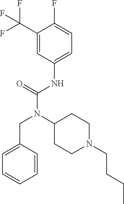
C1=C(CN(C(NC2=CC=C(F)C(C(F)(F)F)=C2)=O)C2CCN(CCCC)CC2)C=CC=C1
